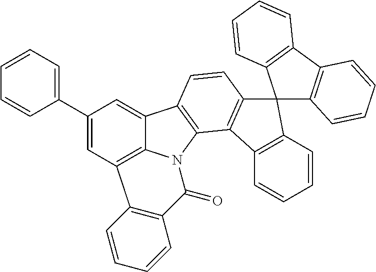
C1(C2=CC=CC=C2)=CC2=C3C(=C1)C1=C(C4=C(C=C1)C1(C5=C4C=CC=C5)C4=C(C5=C1C=CC=C5)C=CC=C4)N3C(=O)C1=C2C=CC=C1
